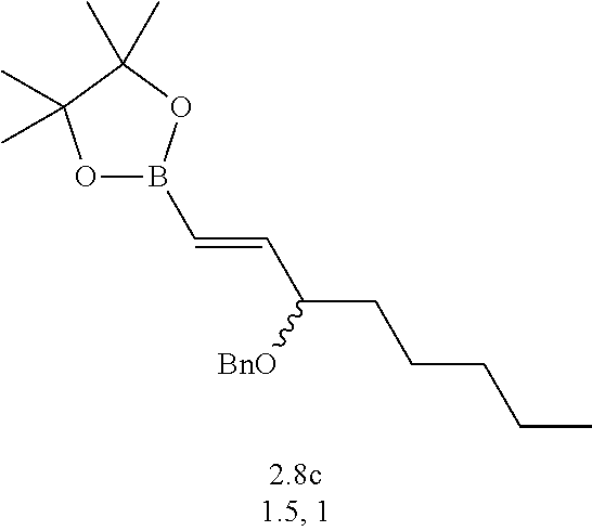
B1(C=CC(CCCCC)[BnO])OC(C)(C)C(C)(C)O1
